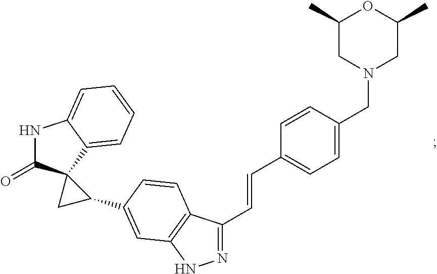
N1=C(C=CC2=CC=C(CN3CC(C)OC(C)C3)C=C2)C2=C(N1)C=C(C1C3(C(=O)NC4=CC=CC=C34)C1)C=C2
